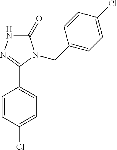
C1=CC(Cl)=CC=C1C1=NNC(=O)N1CC1=CC=C(Cl)C=C1
